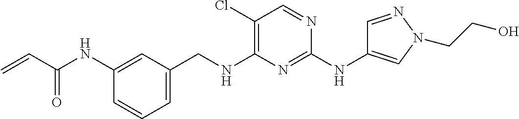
C1=CC=C(CNC2=C(Cl)C=NC(NC3=CN(CCO)N=C3)=N2)C=C1NC(C=C)=O
